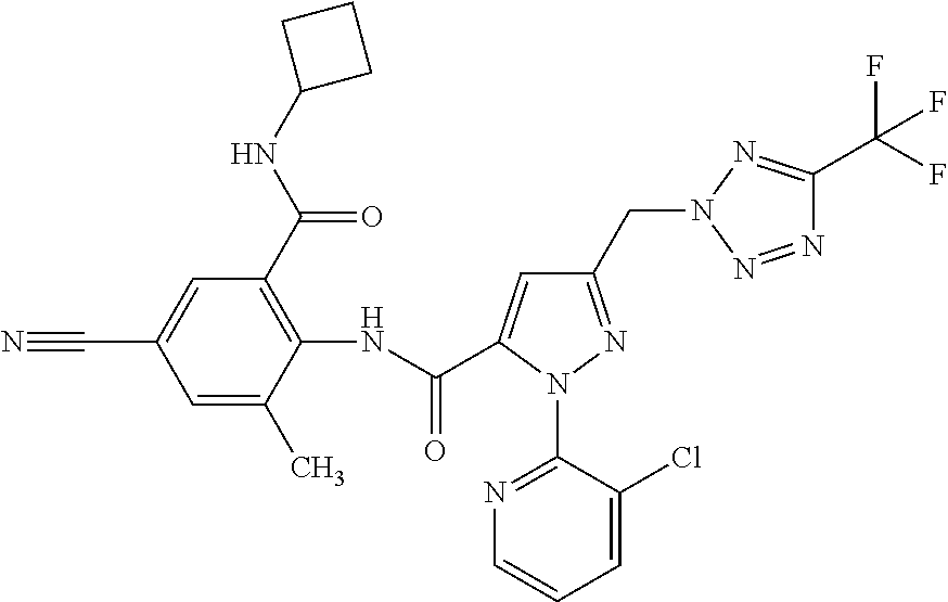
C1(CN2N=C(C(F)(F)F)N=N2)=NN(C2=NC=CC=C2Cl)C(C(NC2=C(C(NC3CCC3)=O)C=C(C#N)C=C2C)=O)=C1
